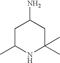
C1C(C)NC(C)(C)CC1N
